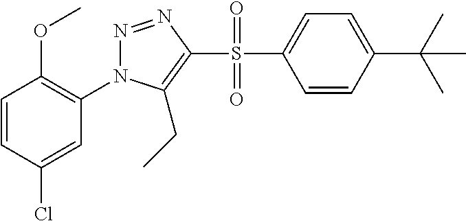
N1=NC(S(C2=CC=C(C(C)(C)C)C=C2)(=O)=O)=C(CC)N1C1=C(OC)C=CC(Cl)=C1
